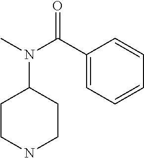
C1(C(N(C)C2CCNCC2)=O)=CC=CC=C1
